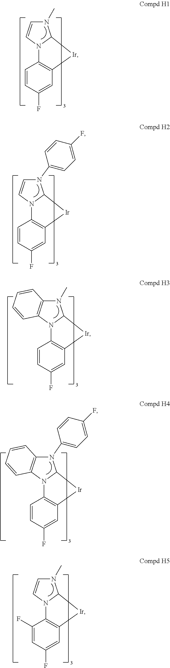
N1(C)C=CN2C1[Ir]C1=C2C=CC(F)=C1.N1(C2=CC=C(F)C=C2)C=CN2C1[Ir]C1=C2C=CC(F)=C1.N1(C)C2=C(N3C1[Ir]C1=C3C=CC(F)=C1)C=CC=C2.N1(C2=CC=C(F)C=C2)C2=C(N3C1[Ir]C1=C3C=CC(F)=C1)C=CC=C2.N1(C)C=CN2C1[Ir]C1=C2C(F)=CC(F)=C1
